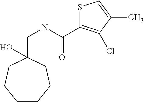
S1C(C(NCC2(O)CCCCCC2)=O)=C(Cl)C(C)=C1
